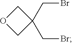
BrCC1(CBr)COC1
